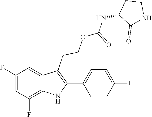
C1(C2=C(CCOC(NC3C(=O)NCC3)=O)C3=CC(F)=CC(F)=C3N2)=CC=C(F)C=C1
